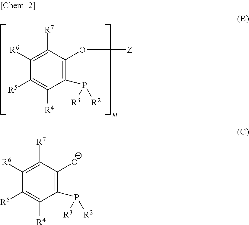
C1([R7])=C([R6])C([R5])=C([R4])C(P([R2])[R3])=C1O[Z].C1([R7])=C([R6])C([R5])=C([R4])C(P([R2])[R3])=C1[O-]
